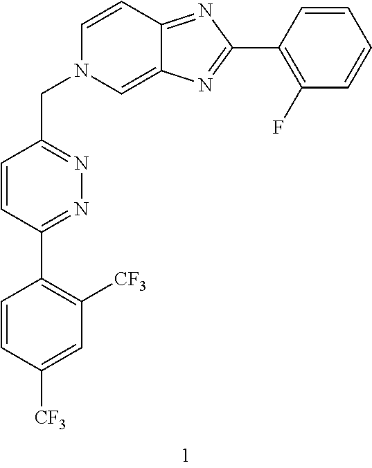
C1=CC2=NC(C3=C(F)C=CC=C3)=NC2=CN1CC1=NN=C(C2=C([CF3])C=C([CF3])C=C2)C=C1
